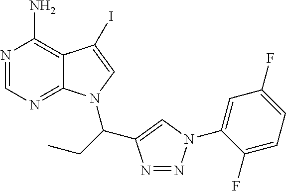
C12=C(N)N=CN=C1N(C(CC)C1=CN(C3=CC(F)=CC=C3F)N=N1)C=C2I
